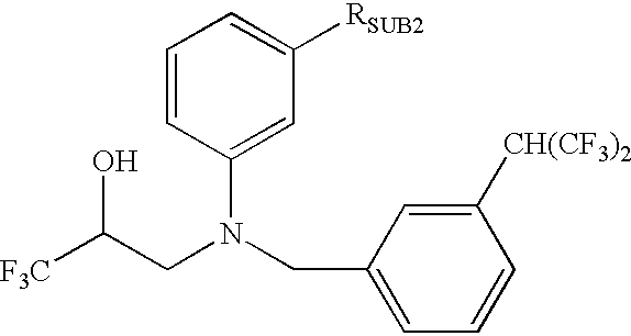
C1=CC(N(CC2=CC=CC([CH(CF3)2])=C2)CC([F3C])O)=CC([RSUB2])=C1
